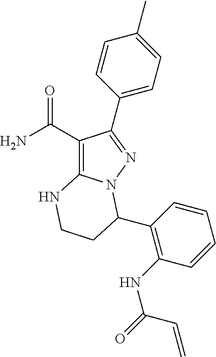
C1(C(=O)N)=C2N(N=C1C1=CC=C(C)C=C1)C(C1=C(NC(C=C)=O)C=CC=C1)CCN2
